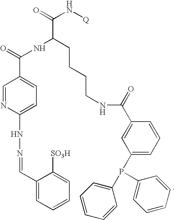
C1(C=NNC2=CC=C(C(=O)NC(CCCCNC(=O)C3=CC(P(C4=CC=CC=C4)C4=CC=CC=C4)=CC=C3)C(=O)N[Q])C=N2)=CC=CC=C1[SO3H]
